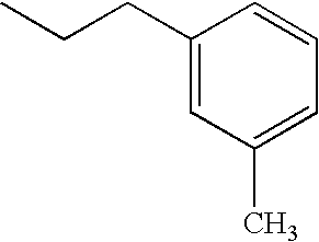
C1(CCC)=CC(C)=CC=C1
